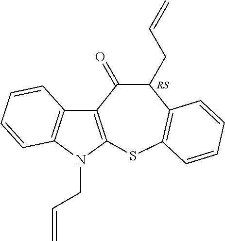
C12=C(N(CC=C)C3=C1C(=O)C(CC=C)C1=C(S3)C=CC=C1)C=CC=C2
